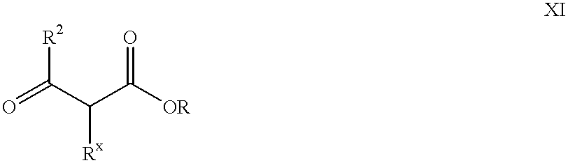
O=C(C(C([OR])=O)[Rx])[R2]
